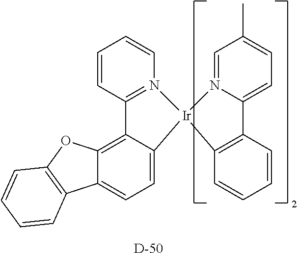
C12=C3C(=CC=C1C1=C(O2)C=CC=C1)[Ir]1(N2=C3C=CC=C2)C2=C(C=CC=C2)C2=CC=C(C)C=N21.[D]
